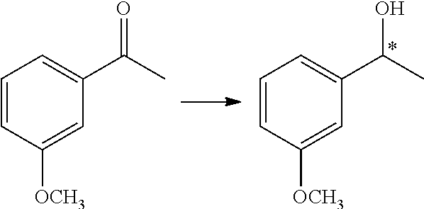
C1=CC([OCH3])=CC(C(C)=O)=C1.C1=CC([OCH3])=CC(C(C)O)=C1
